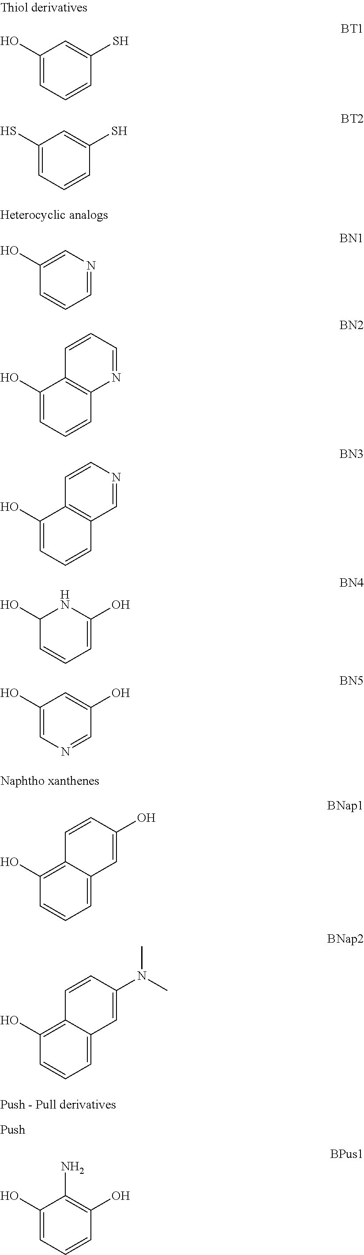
C1(O)=C2C(=CC=C1)C=C(O)C=C2.C1(O)=C2C(=CC=C1)C=C(N(C)C)C=C2.C1(O)=CC=CC(O)=C1N.C1(O)=CC=CC(S)=C1.C1(S)=CC=CC(S)=C1.C1(O)=CN=CC(O)=C1.C1(O)=CN=CC=C1.C1(O)=CC=CC2=C1C=CC=N2.C1(O)C=CC=C(O)N1.C1(O)=CC=CC2=C1C=CN=C2
